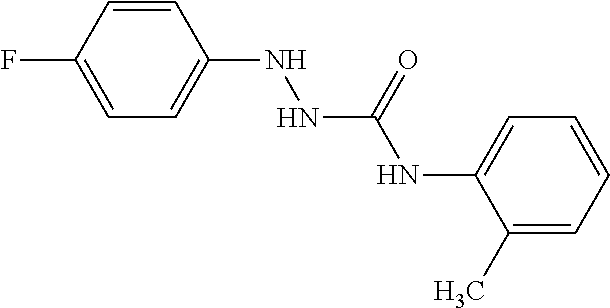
C1=C(F)C=CC(NNC(NC2=CC=CC=C2C)=O)=C1
